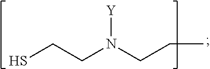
[Y]N(CCC)CCS
